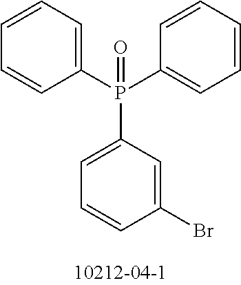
C1(P(C2=CC=CC=C2)(C2=CC=CC(Br)=C2)=O)=CC=CC=C1
